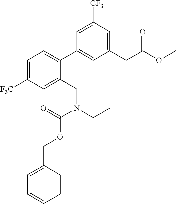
C1=C([F3C])C=C(CN(CC)C(=O)OCC2=CC=CC=C2)C(C2=CC(CC(OC)=O)=CC([CF3])=C2)=C1
